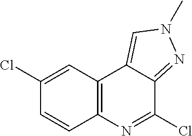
C12=C(C3=CN(C)N=C3C(Cl)=N1)C=C(Cl)C=C2
